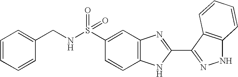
C1(S(NCC2=CC=CC=C2)(=O)=O)=CC2=C(C=C1)NC(C1=NNC3=C1C=CC=C3)=N2
